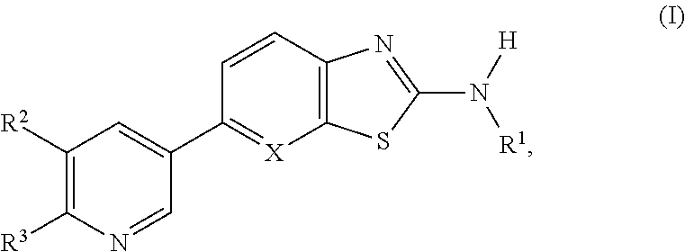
C1([R2])=C([R3])N=CC(C2=[X]C3=C(C=C2)N=C(N([R1])[H])S3)=C1
